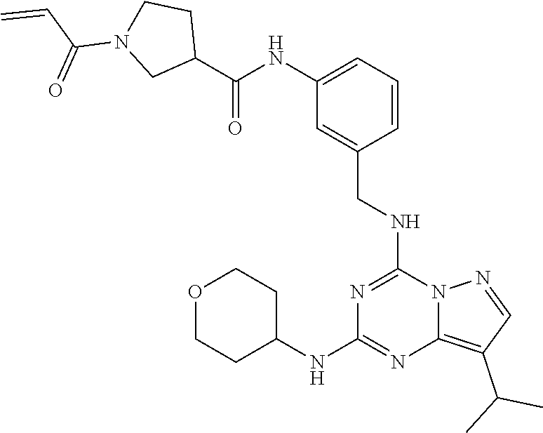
C1(NC(=O)C2CCN(C(=O)C=C)C2)=CC=CC(CNC2=NC(NC3CCOCC3)=NC3=C(C(C)C)C=NN23)=C1
